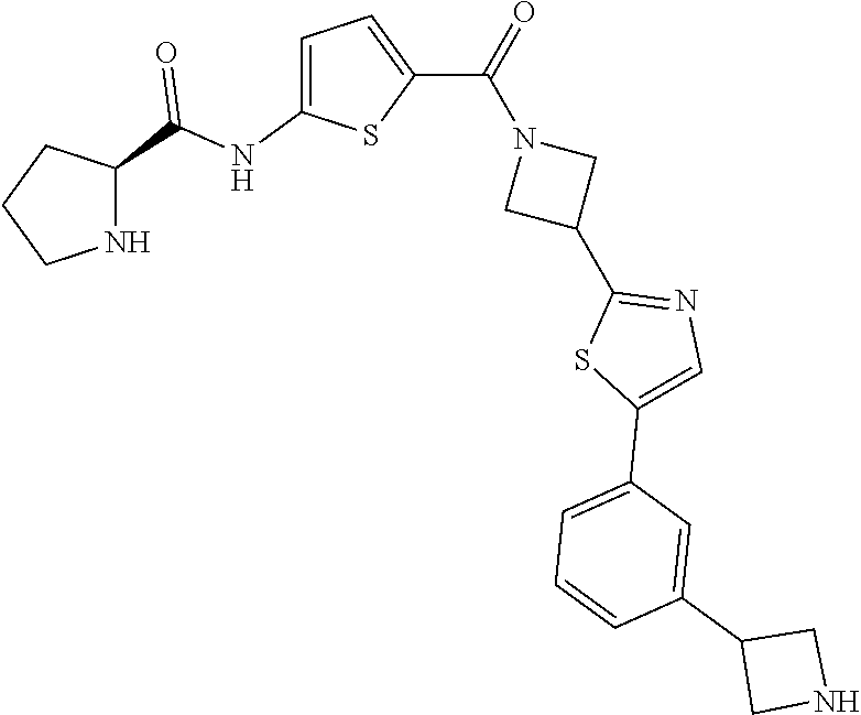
C1CNC(C(NC2=CC=C(C(=O)N3CC(C4=NC=C(C5=CC=CC(C6CNC6)=C5)S4)C3)S2)=O)C1
